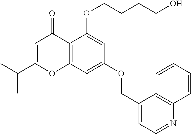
C12=C(C=C(OCC3=CC=NC4=C3C=CC=C4)C=C1OCCCCO)OC(C(C)C)=CC2=O
